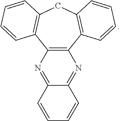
C1=CC=CC2=NC3=C(N=C12)C1=C(CC2=C3C=CC=C2)C=CC=C1
